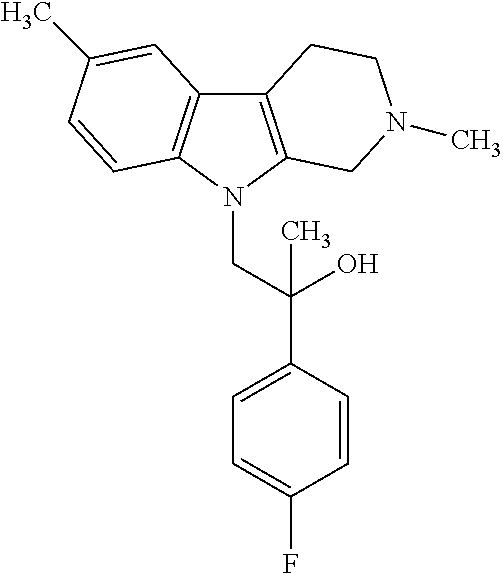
C12=C(N(CC(C3=CC=C(F)C=C3)(O)C)C3=C1C=C(C)C=C3)CN(C)CC2
